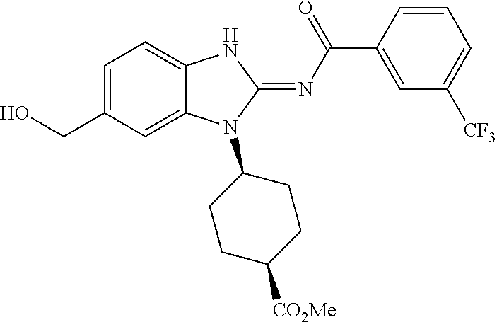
C1=C(CO)C=C2C(=C1)NC(=NC(C1=CC([CF3])=CC=C1)=O)N2C1CCC([CO2Me])CC1
